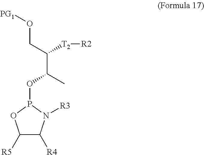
O(P1N([R3])C([R4])C([R5])O1)C(C([T2][R2])CO[PG1])C
